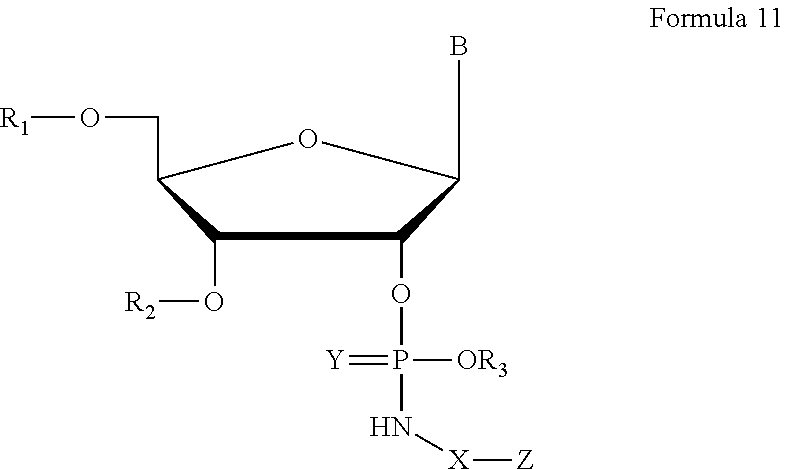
C1(O[R2])C(CO[R1])OC(B)C1OP(=[Y])([OR3])N[X][Z]
